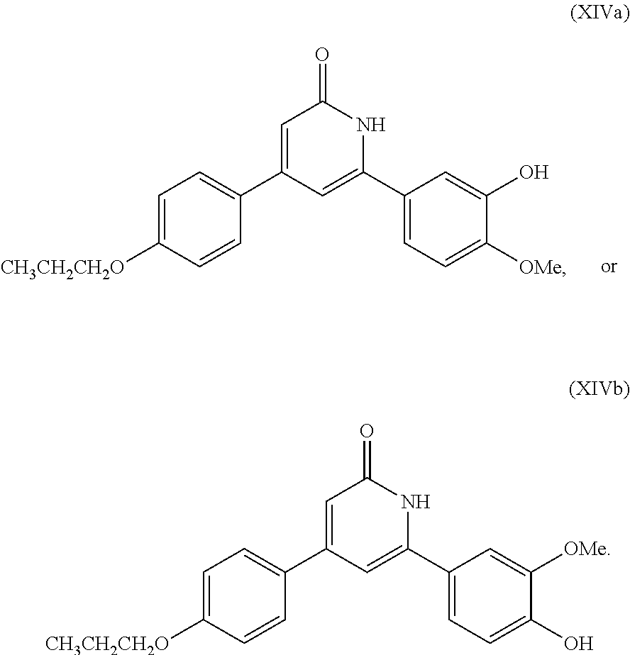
C1=C([CH3CH2CH2O])C=CC(C2=CC(=O)NC(C3=CC=C([OMe])C(O)=C3)=C2)=C1.C1=C([CH3CH2CH2O])C=CC(C2=CC(=O)NC(C3=CC=C(O)C([OMe])=C3)=C2)=C1
